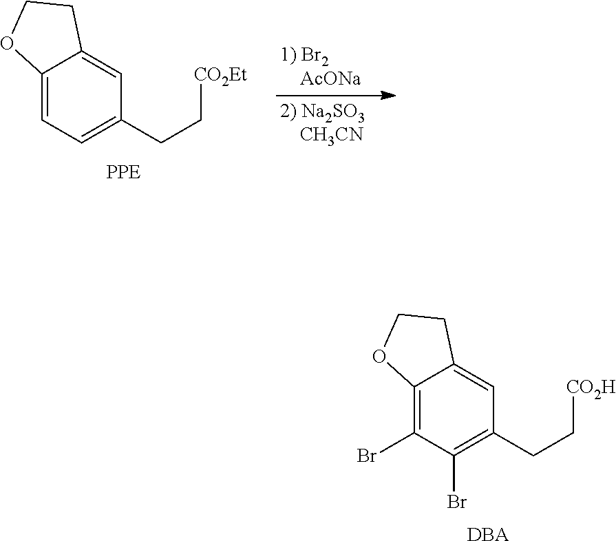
C12=C(Br)C(Br)=C(CC[CO2H])C=C1CCO2.[DBA].C12=CC=C(CC[CO2Et])C=C1CCO2.[PPE]
